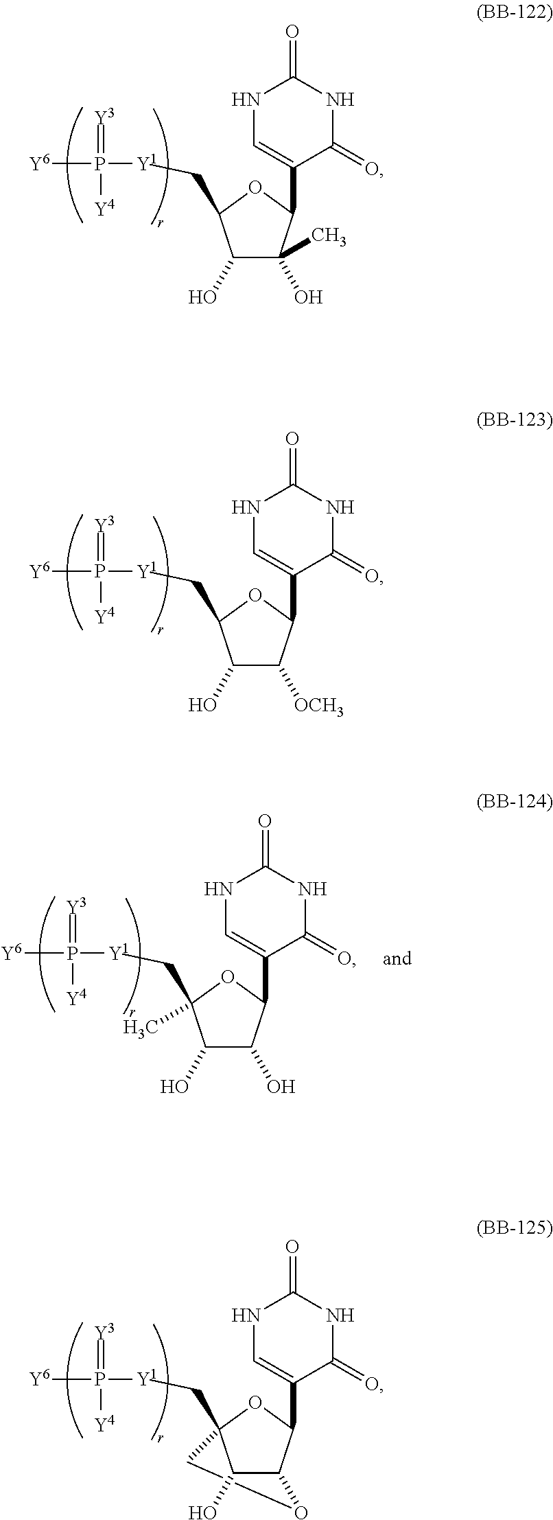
C1(O)C(O)(C)C(C2=CNC(=O)NC2=O)OC1C[Y1]P(=[Y3])([Y4])[Y6].C1(O)C([OCH3])C(C2=CNC(=O)NC2=O)OC1C[Y1]P(=[Y3])([Y4])[Y6].C1C2(C[Y1]P(=[Y3])([Y4])[Y6])C(O)C(C(C3=CNC(=O)NC3=O)O2)O1.C1(O)C(O)C(C2=CNC(=O)NC2=O)OC1(C[Y1]P(=[Y3])([Y4])[Y6])C
